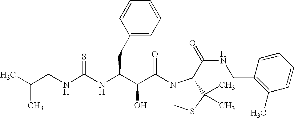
C(NC(=S)NC(CC1=CC=CC=C1)C(C(N1CSC(C)(C)C1C(NCC1=C(C)C=CC=C1)=O)=O)O)C(C)C
